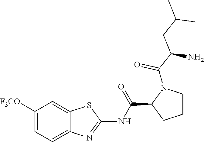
C1([F3CO])=CC=C2C(=C1)SC(NC(C1CCCN1C(=O)C(N)CC(C)C)=O)=N2
